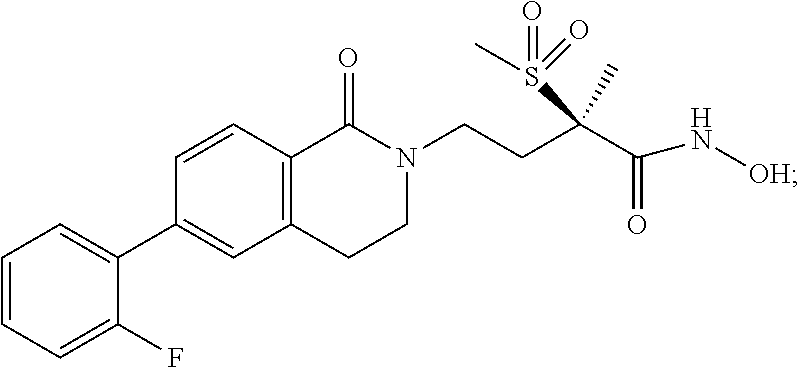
C12=C(CCN(CCC(C(=O)N[OH])(C)S(C)(=O)=O)C1=O)C=C(C1=CC=CC=C1F)C=C2
